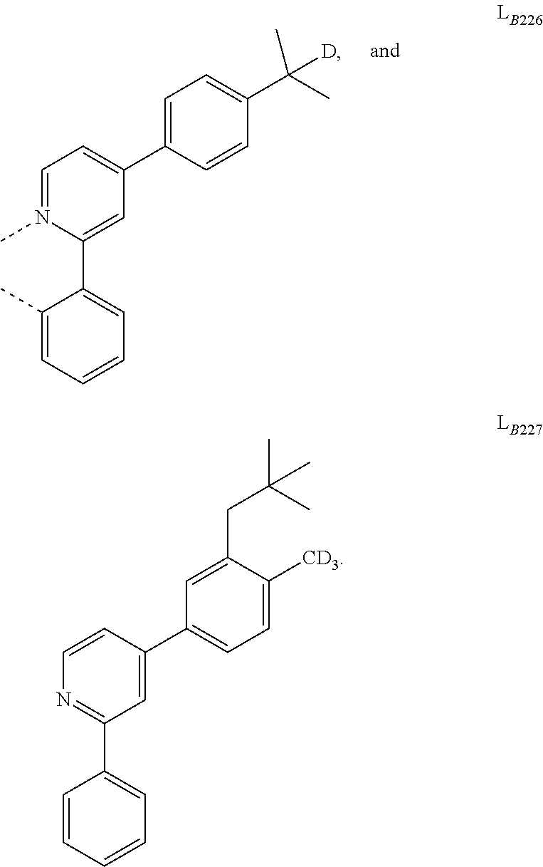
C1(C2=CC(C3=CC=C(C([D])(C)C)C=C3)=CC=N2C)=CC=CC=C1C.C1(C2=NC=CC(C3=CC=C([CD3])C(CC(C)(C)C)=C3)=C2)=CC=CC=C1
